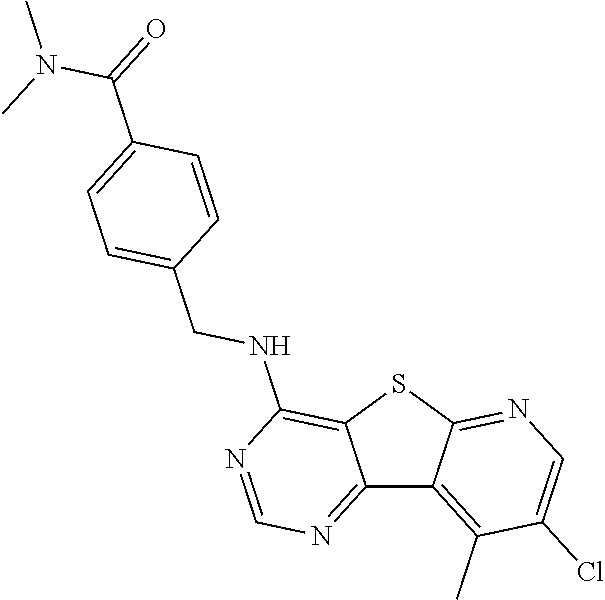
C12=NC=NC(NCC3=CC=C(C(N(C)C)=O)C=C3)=C1SC1=NC=C(Cl)C(C)=C21
